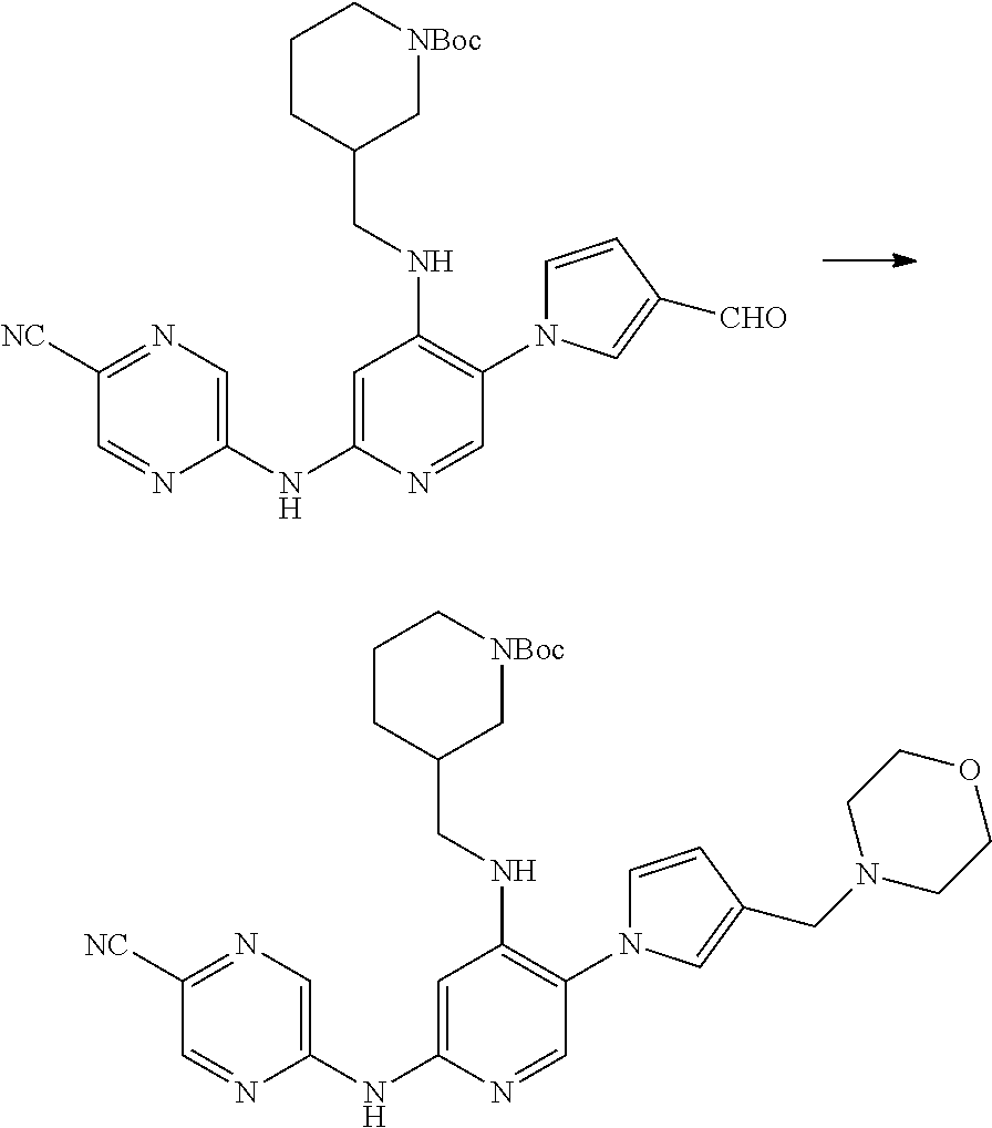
C1(NC2=CC(NCC3C[NBoc]CCC3)=C(N3C=CC([CHO])=C3)C=N2)=CN=C([NC])C=N1.C1(NC2=CC(NCC3C[NBoc]CCC3)=C(N3C=CC(CN4CCOCC4)=C3)C=N2)=CN=C([NC])C=N1
